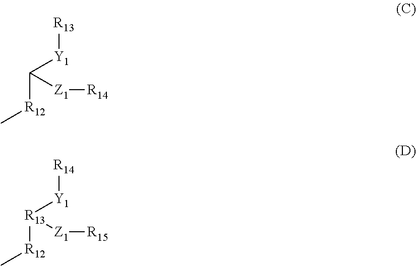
[R13][Y1]C([R12]C)[Z1][R14].[R14][Y1][R13]([R12]C)[Z1][R15]
